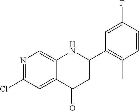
N1=C(Cl)C=C2C(=C1)NC(C1=C(C)C=CC(F)=C1)=CC2=O
